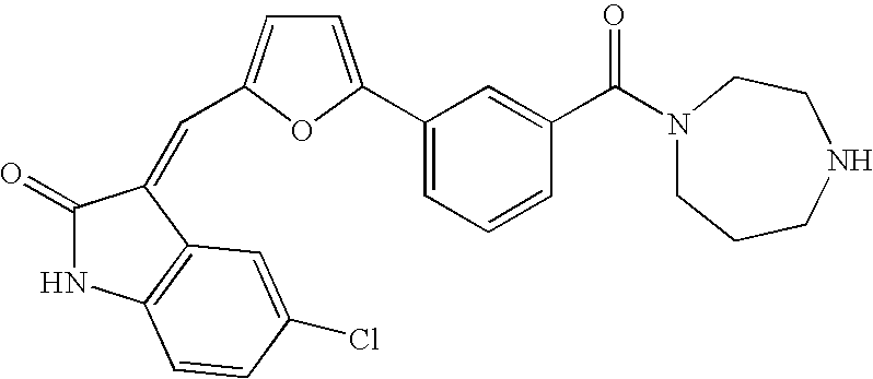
C1(=O)NC2=C(C1=CC1=CC=C(C3=CC=CC(C(N4CCCNCC4)=O)=C3)O1)C=C(Cl)C=C2
